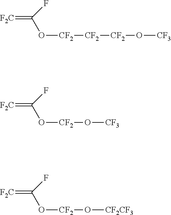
[F2C]=C(O[CF2][CF2][CF2]O[CF3])F.[F2C]=C(O[CF2]O[CF3])F.[F2C]=C(O[CF2]O[CF2CF3])F
